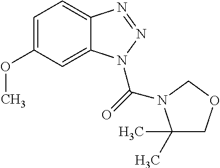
C1=C(OC)C=C2C(=C1)N=NN2C(=O)N1C(C)(C)COC1
